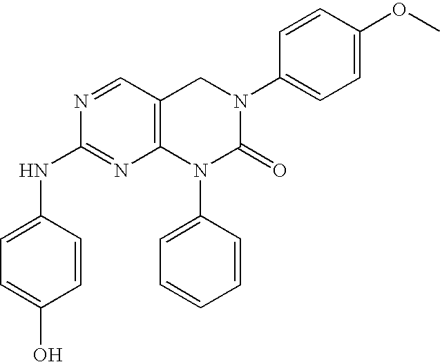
N1=CC2=C(N=C1NC1=CC=C(O)C=C1)N(C1=CC=CC=C1)C(=O)N(C1=CC=C(OC)C=C1)C2
